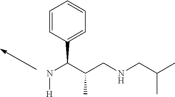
N(C(C(CNCC(C)C)C)C1=CC=CC=C1)[H]
